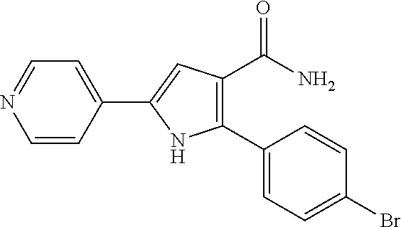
C1=CC(C2=CC(C(=O)N)=C(C3=CC=C(Br)C=C3)N2)=CC=N1
